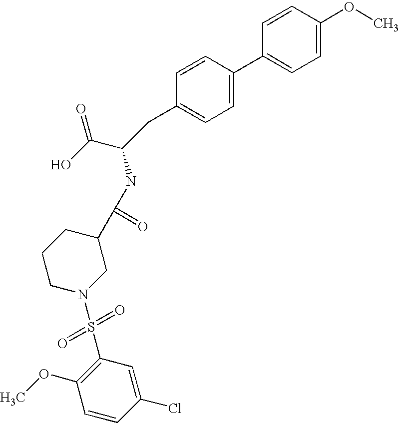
C1=CC(OC)=CC=C1C1=CC=C(CC(C(O)=O)NC(C2CCCN(S(=O)(=O)C3=C(OC)C=CC(Cl)=C3)C2)=O)C=C1
